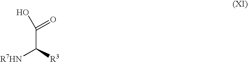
C(C([R3])[R7HN])(O)=O
